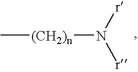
C[(CH2)n]N([r])[r]
